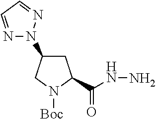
N1=CC=NN1C1CC(C(NN)=O)N([Boc])C1
